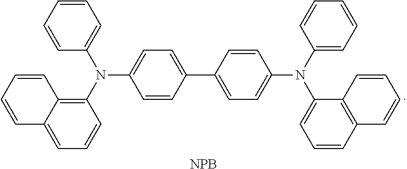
C1(N(C2=CC=CC=C2)C2=CC=C(C3=CC=C(N(C4=CC=CC5=C4C=CC=C5)C4=CC=CC=C4)C=C3)C=C2)=C2C(=CC=C1)C=CC=C2.[NPB]
